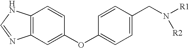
C12=C(NC=N1)C=CC(OC1=CC=C(CN([R1])[R2])C=C1)=C2
